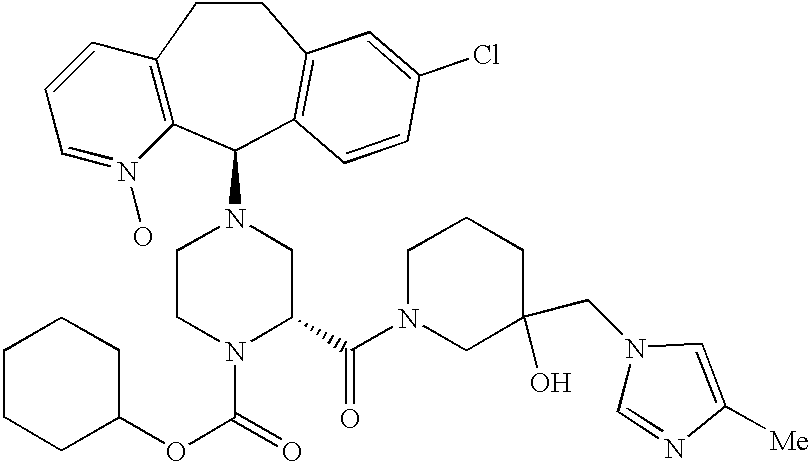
C12=C(C(N3CCN(C(=O)OC4CCCCC4)C(C(N4CC(CN5C=NC([Me])=C5)(O)CCC4)=O)C3)C3=C(CC1)C=C(Cl)C=C3)N(O)=CC=C2
